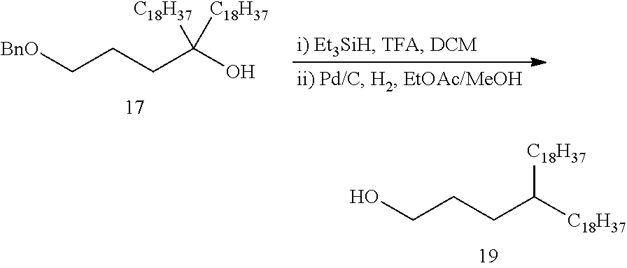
C(CCC([C18H37])[C18H37])O.C(CCC(O)([C18H37])[C18H37])[BnO]
